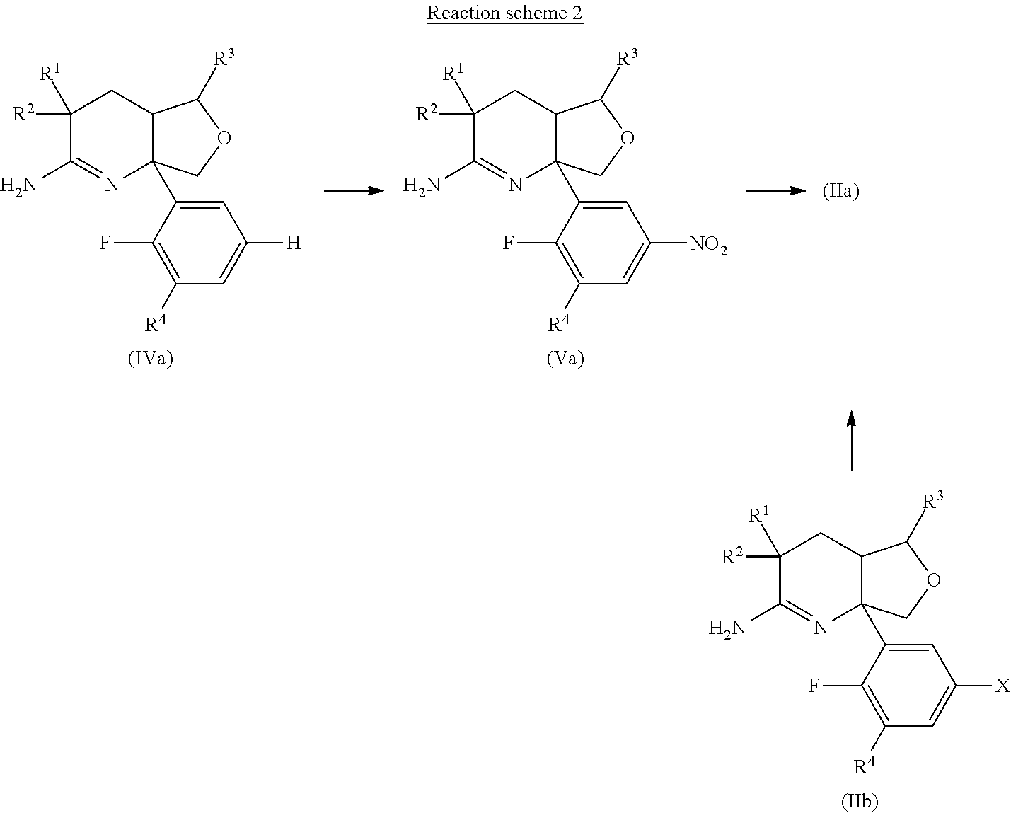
C1([R2])([R1])C(N)=NC2(C3=CC([H])=CC([R4])=C3F)C(C1)C([R3])OC2.C1([R2])([R1])C(N)=NC2(C3=CC([NO2])=CC([R4])=C3F)C(C1)C([R3])OC2.C1([R2])([R1])C(N)=NC2(C3=CC([X])=CC([R4])=C3F)C(C1)C([R3])OC2
